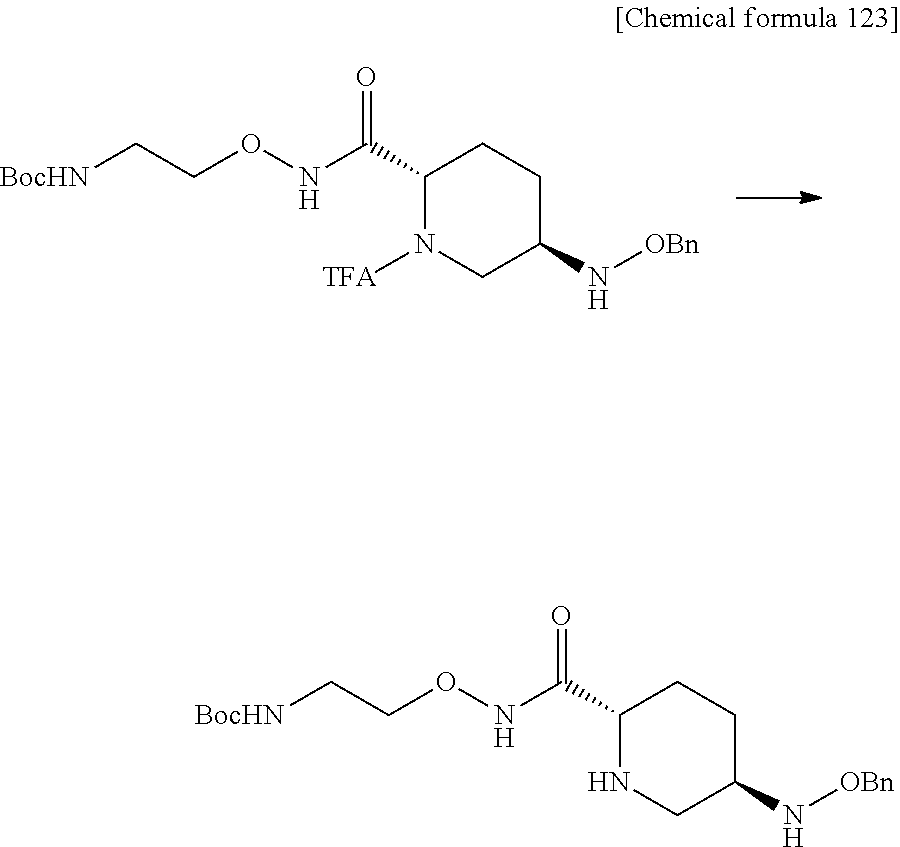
C1C(C(=O)NOCC[BocHN])N([TFA])CC(N[OBn])C1.C1C(C(=O)NOCC[BocHN])NCC(N[OBn])C1
